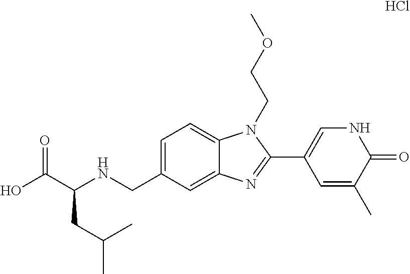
C1=C(CNC(C(O)=O)CC(C)C)C=C2C(=C1)N(CCOC)C(C1=CNC(=O)C(C)=C1)=N2.Cl
